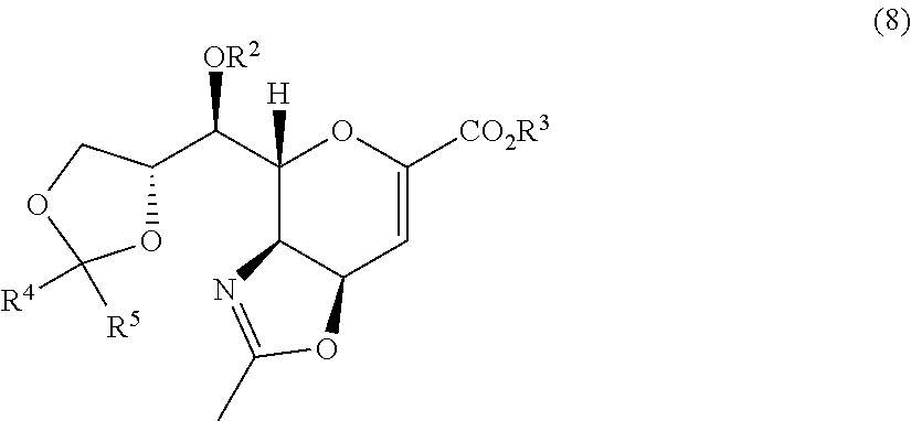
C1(C([OR2])C2OC([R4])([R5])OC2)([H])C2C(C=C([CO2R3])O1)OC(C)=N2
